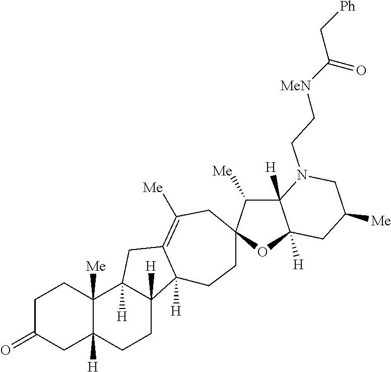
C1C(=O)CC2([H])C([Me])(C1)C1([H])C([H])(CC2)C2([H])C(=C([Me])CC3(CC2)C([Me])C2([H])C([H])(O3)CC([Me])CN2CC[MeN]C(C[Ph])=O)C1
